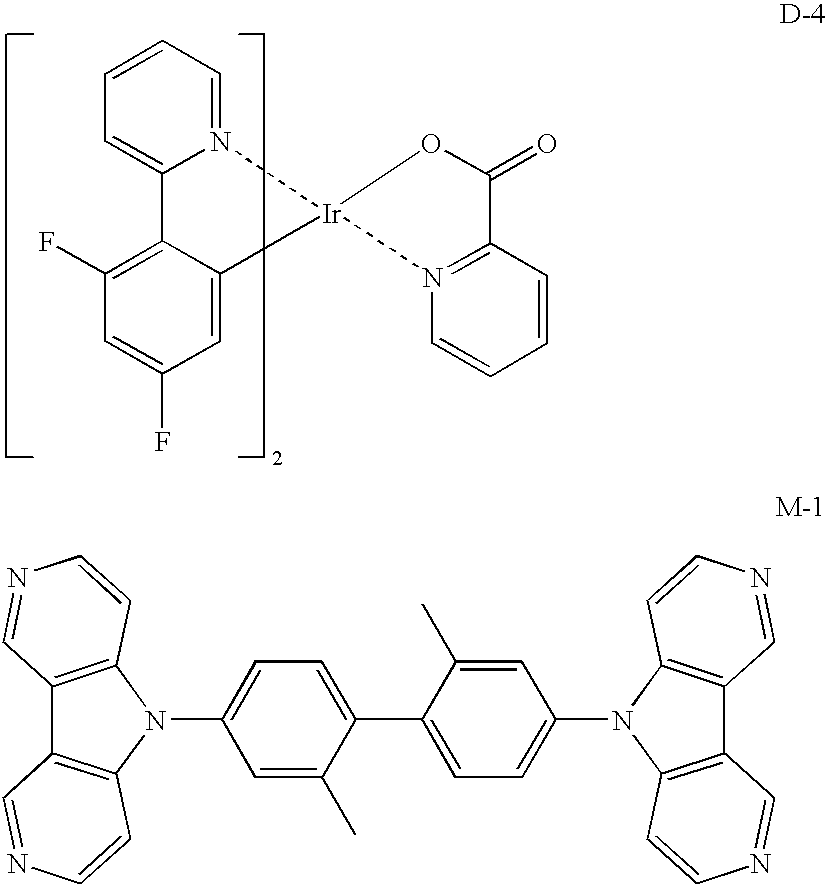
C1=CC=N2C(=C1)C1=C(F)C=C(F)C=C1[Ir]21OC(=O)C2=N1C=CC=C2.C12=C(N(C3=CC=C(C4=CC=C(N5C6=C(C7=C5C=CN=C7)C=NC=C6)C=C4C)C(C)=C3)C3=C1C=NC=C3)C=CN=C2
